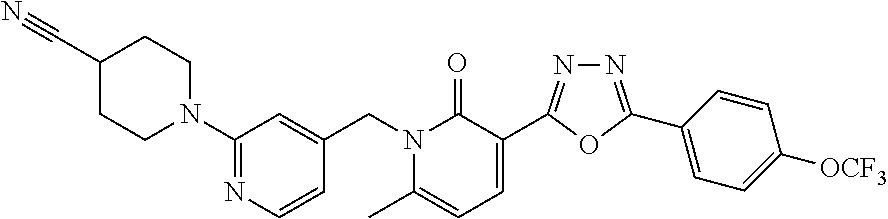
C1(N2CCC(C#N)CC2)=NC=CC(CN2C(C)=CC=C(C3=NN=C(C4=CC=C([OCF3])C=C4)O3)C2=O)=C1
